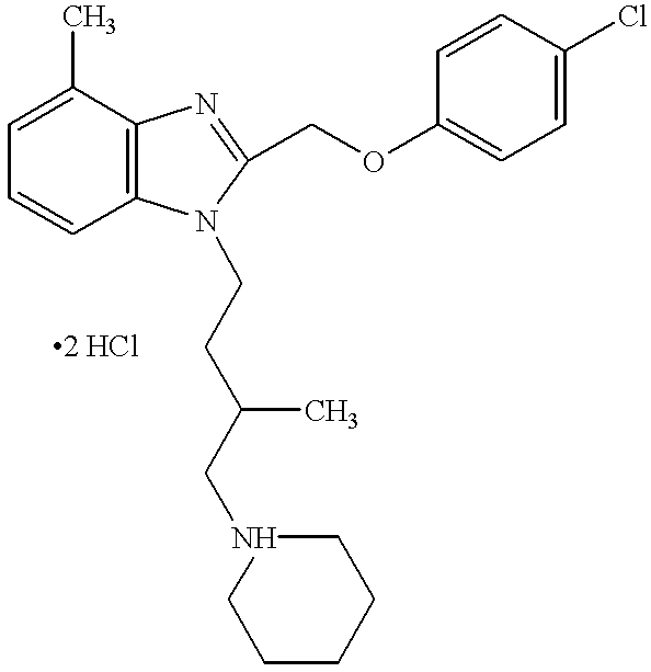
C1=C(C)C2=C(C=C1)N(CCC(CN1CCCCC1)C)C(COC1=CC=C(Cl)C=C1)=N2
